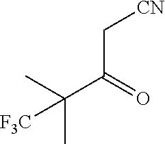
C(C(=O)C(C)(C)[F3C])[CN]
